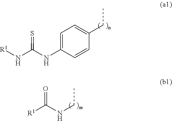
C1=C(NC(N[R1])=S)C=CC(CC)=C1.N(CC)C([R1])=O
